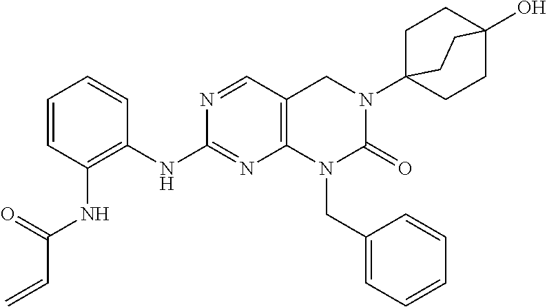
C1(NC2=C(NC(=O)C=C)C=CC=C2)=NC2=C(C=N1)CN(C13CCC(O)(CC1)CC3)C(=O)N2CC1=CC=CC=C1
